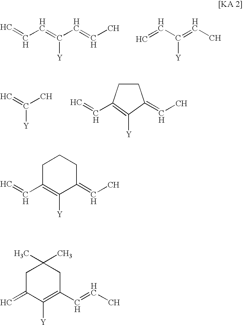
C(C=C(C=CC)[Y])=C.C=CC(=CC)[Y].C=C(C)[Y].C1CC(C=C)=C([Y])C1=CC.C1C(C=C)=C([Y])C(=CC)CC1.C1C(=C)C([Y])=C(C=CC)CC1(C)C
